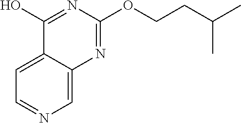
C1=C2C(=CN=C1)N=C(OCCC(C)C)N=C2O
